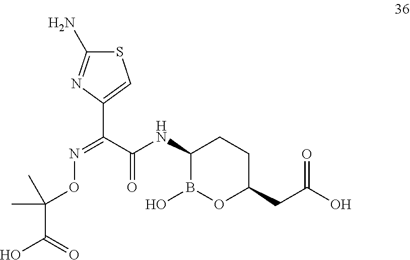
N(=C(C(NC1B(O)OC(CC(O)=O)CC1)=O)C1=CSC(N)=N1)OC(C(=O)O)(C)C
